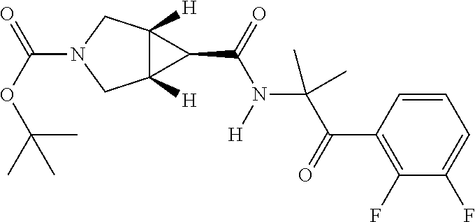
C12([H])C([H])(CN(C(OC(C)(C)C)=O)C1)C2C(=O)N(C(C(C1=C(F)C(F)=CC=C1)=O)(C)C)[H]
